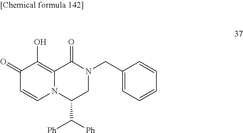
C1(=O)C=CN2C(=C1O)C(=O)N(CC1=CC=CC=C1)CC2C([Ph])[Ph]
